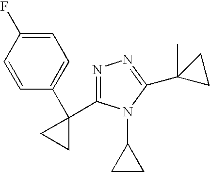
C1(F)=CC=C(C2(C3=NN=C(C4(C)CC4)N3C3CC3)CC2)C=C1
